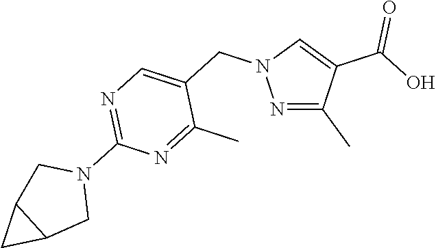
N1=C(C)C(C(=O)O)=CN1CC1=CN=C(N2CC3C(C2)C3)N=C1C
